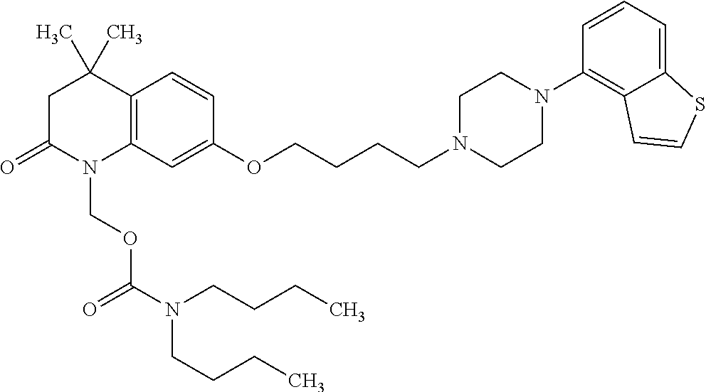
C12=C(C=C(OCCCCN3CCN(C4=C5C(=CC=C4)SC=C5)CC3)C=C1)N(COC(=O)N(CCCC)CCCC)C(=O)CC2(C)C
